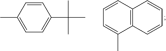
C12=C(C=CC=C1C)C=CC=C2.C1=CC(C)=CC=C1C(C)(C)C
